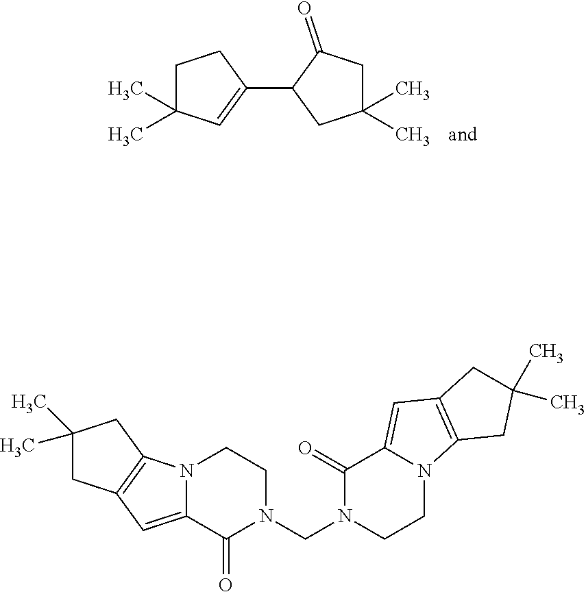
C1C(C)(C)C=C(C2CC(C)(C)CC2=O)C1.C1(C)(C)CC2=C(C1)N1C(=C2)C(=O)N(CN2CCN3C(=CC4=C3CC(C)(C)C4)C2=O)CC1
